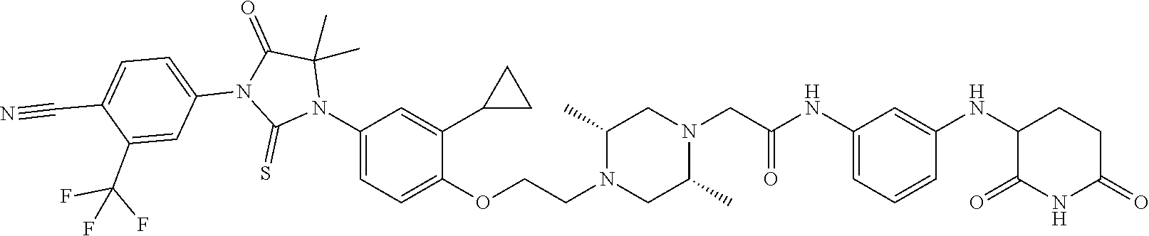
C1=C(NC(CN2CC(C)N(CCOC3=CC=C(N4C(C)(C)C(=O)N(C5=CC=C(C#N)C(C(F)(F)F)=C5)C4=S)C=C3C3CC3)CC2C)=O)C=C(NC2C(=O)NC(=O)CC2)C=C1
